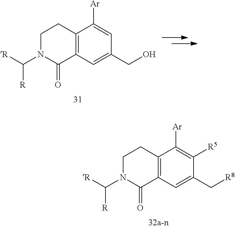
C1N(C([R])[R])C(=O)C2=C(C1)C([Ar])=C([R5])C(C[R8])=C2.C1N(C([R])[R])C(=O)C2=C(C1)C([Ar])=CC(CO)=C2
